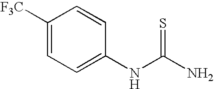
C1=C(NC(=S)N)C=CC([F3C])=C1
